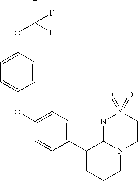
C1S(=O)(=O)N=C2N(C1)CCCC2C1=CC=C(OC2=CC=C(OC(F)(F)F)C=C2)C=C1
